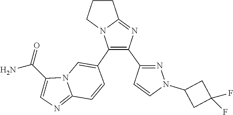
C1(N2N=C(C3=C(C4=CN5C(=NC=C5C(N)=O)C=C4)N4C(=N3)CCC4)C=C2)CC(F)(F)C1
